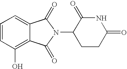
C1=CC(O)=C2C(=C1)C(=O)N(C1CCC(=O)NC1=O)C2=O
